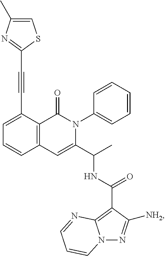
C1=C(C#CC2=NC(C)=CS2)C2=C(C=C1)C=C(C(C)NC(=O)C1=C3N(N=C1[NH2])C=CC=N3)N(C1=CC=CC=C1)C2=O
